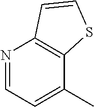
N1=CC=C(C)C2=C1C=CS2
